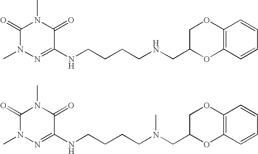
C1(=O)N(C)N=C(NCCCCNCC2OC3=C(OC2)C=CC=C3)C(=O)N1C.C1(=O)N(C)N=C(NCCCCN(CC2OC3=C(OC2)C=CC=C3)C)C(=O)N1C
